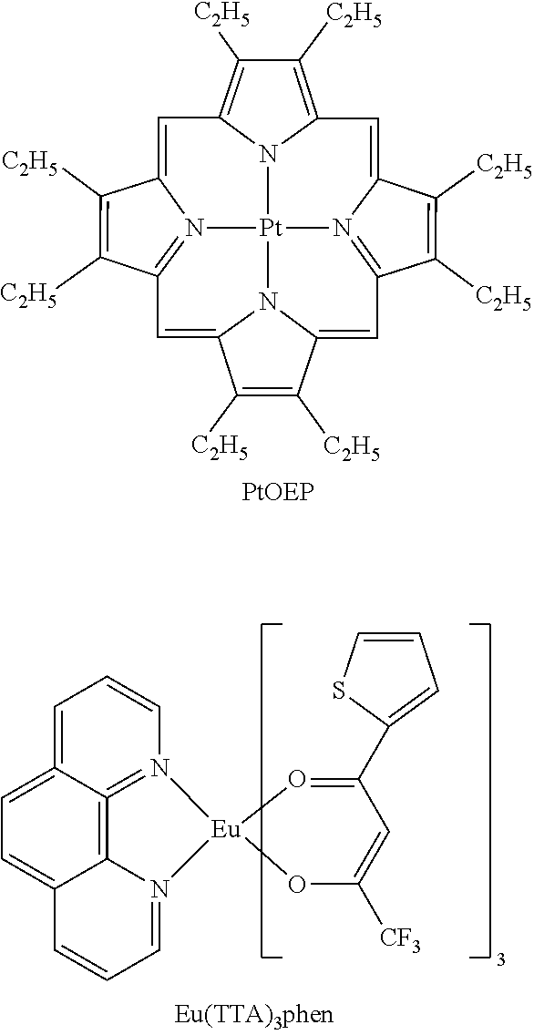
C12=C([C2H5])C([C2H5])=C3N1[Pt]14N5=C(C([C2H5])=C([C2H5])C5=C2)C=C2N1C(=CC1=N4C(=C3)C([C2H5])=C1[C2H5])C([C2H5])=C2[C2H5].C12=CC=C3=CC=CN4=C3=C1N(=CC=C2)[Eu]41O=C(C2=CC=CS2)C=C([CF3])O1
